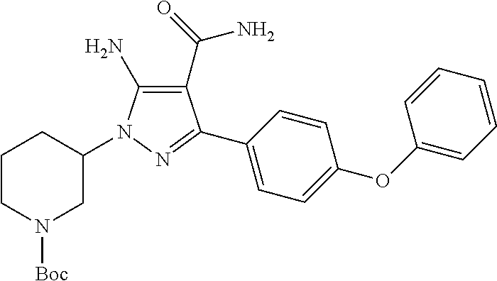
C1CN([Boc])CC(N2C(N)=C(C(=O)N)C(C3=CC=C(OC4=CC=CC=C4)C=C3)=N2)C1
